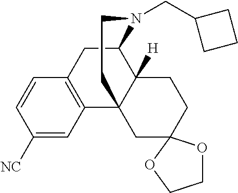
C12CC3=C(C4(C1([H])CCC1(C4)OCCO1)CCN2CC1CCC1)C=C([NC])C=C3
